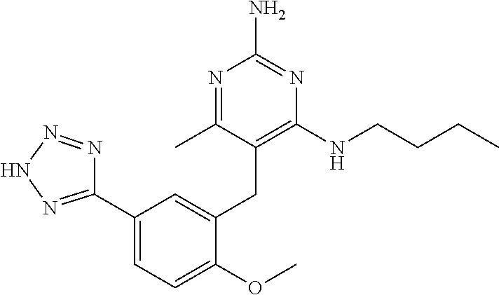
C1(C2=NNN=N2)=CC=C(OC)C(CC2=C(NCCCC)N=C(N)N=C2C)=C1
